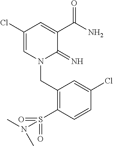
C1(Cl)=CN(CC2=C(S(=O)(=O)N(C)C)C=CC(Cl)=C2)C(=N)C(C(N)=O)=C1
